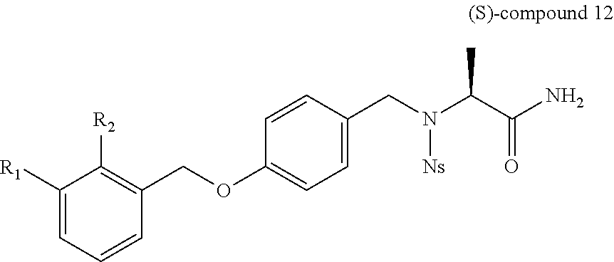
C1([R1])=CC=CC(COC2=CC=C(CN(C(C(N)=O)C)[Ns])C=C2)=C1[R2]
